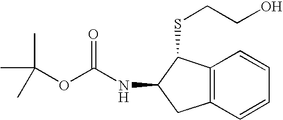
C12=C(C=CC=C1)CC(NC(OC(C)(C)C)=O)C2SCCO
